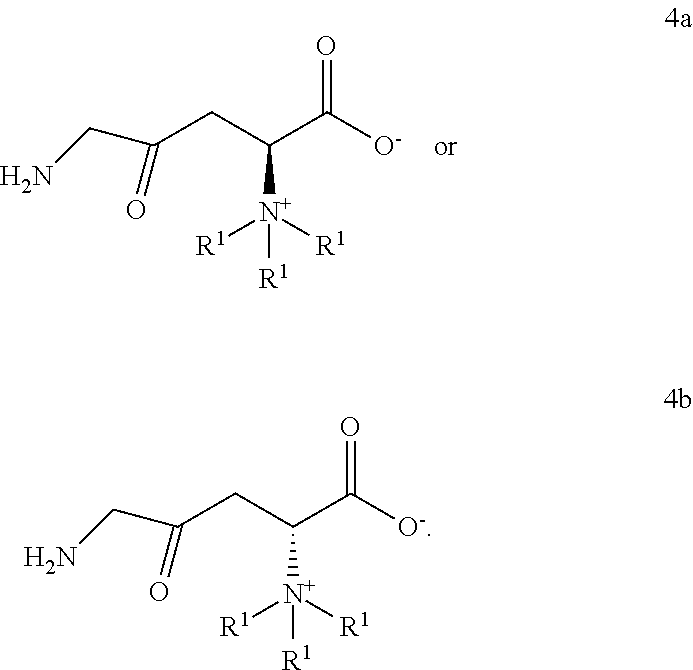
C(CC(C([O-])=O)[N+]([R1])([R1])[R1])(CN)=O.C(CC(C([O-])=O)[N+]([R1])([R1])[R1])(CN)=O
